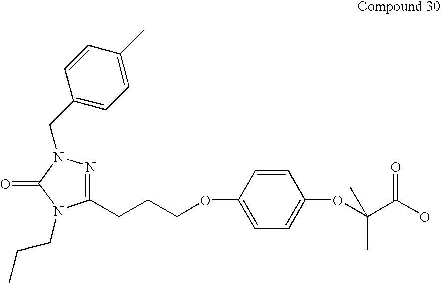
C1=CC(OCCCC2=NN(CC3=CC=C(C)C=C3)C(=O)N2CCC)=CC=C1OC(C(O)=O)(C)C
